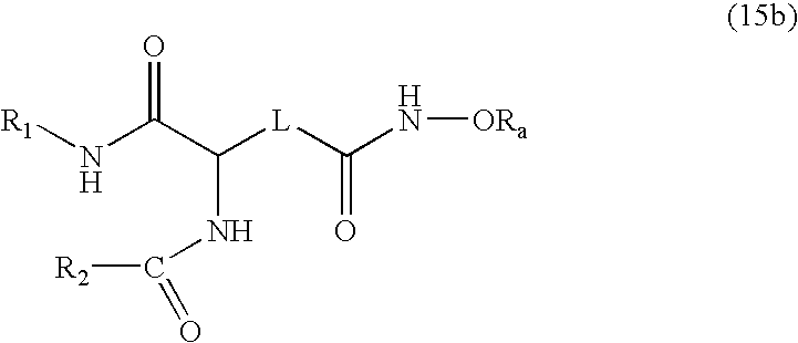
N(C(C([L]C(N[ORa])=O)NC([R2])=O)=O)[R1]
